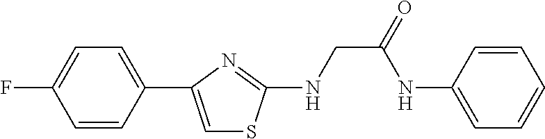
C1=CC(C2=CSC(NCC(NC3=CC=CC=C3)=O)=N2)=CC=C1F
